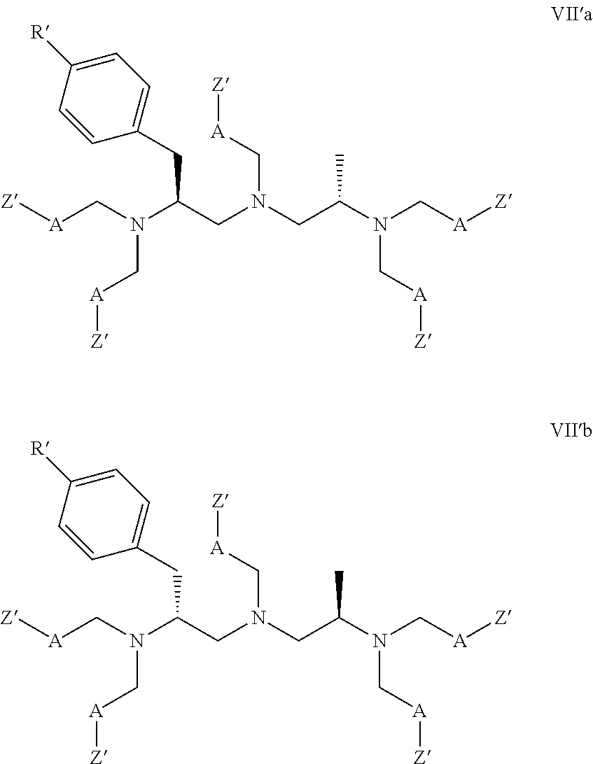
[A](CN(C(CN(CC(N(C[A][Z])C[A][Z])C)C[A][Z])CC1=CC=C([R])C=C1)C[A][Z])[Z].[A](CN(C(CN(CC(N(C[A][Z])C[A][Z])C)C[A][Z])CC1=CC=C([R])C=C1)C[A][Z])[Z]
